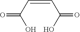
C(C(=O)O)=CC(=O)O
